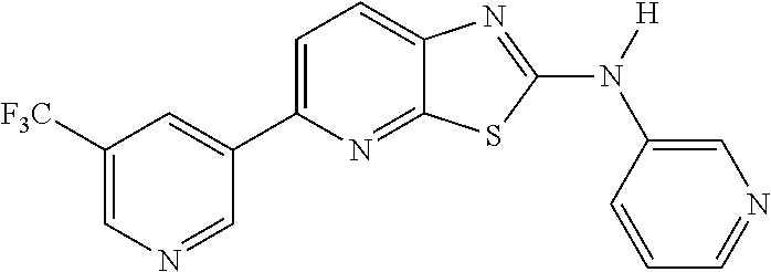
C1([F3C])=CN=CC(C2=CC=C3C(=N2)SC(N([H])C2=CN=CC=C2)=N3)=C1
